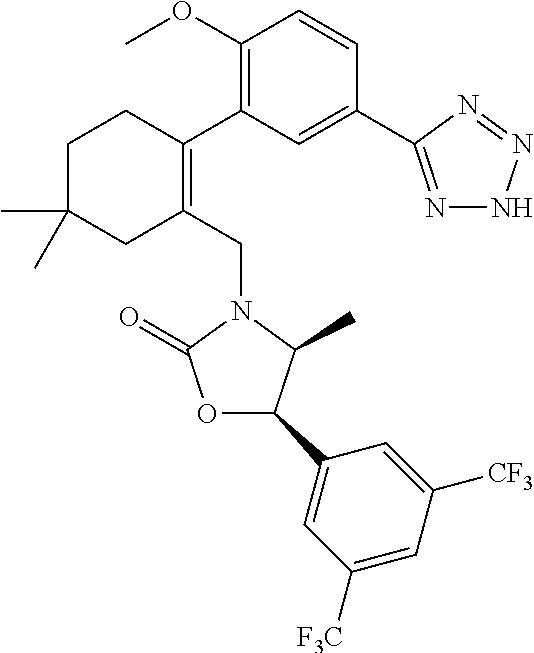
C1(OC)=C(C2=C(CN3C(=O)OC(C4=CC([F3C])=CC([CF3])=C4)C3C)CC(C)(C)CC2)C=C(C2=NNN=N2)C=C1
